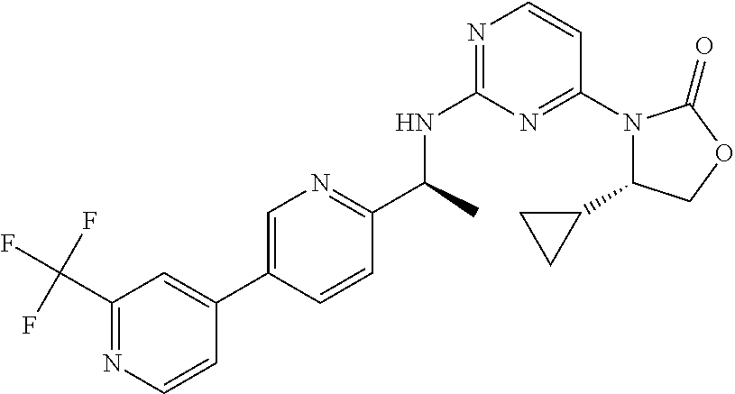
C1(C2CC2)N(C2=NC(NC(C3=NC=C(C4=CC(C(F)(F)F)=NC=C4)C=C3)C)=NC=C2)C(=O)OC1
